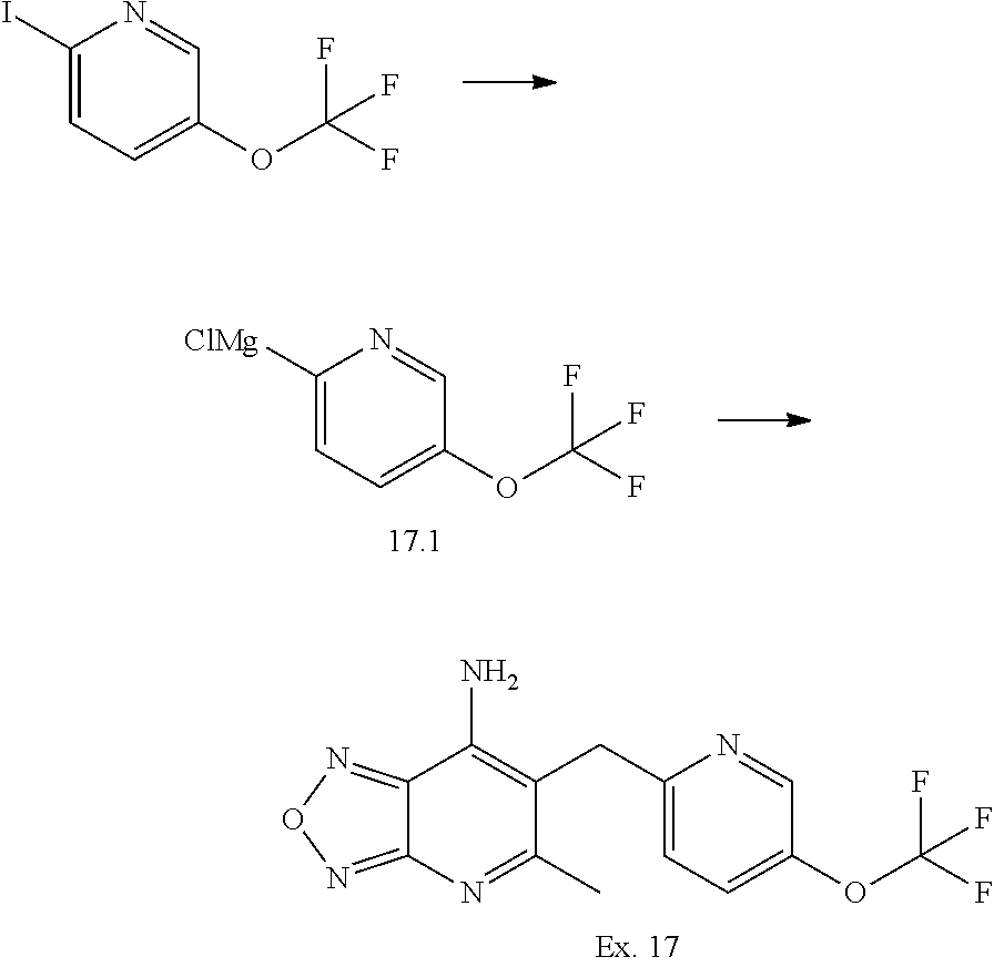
C12=NON=C1N=C(C)C(CC1=CC=C(OC(F)(F)F)C=N1)=C2N.C1=C(I)N=CC(OC(F)(F)F)=C1.C1=C([ClMg])N=CC(OC(F)(F)F)=C1
